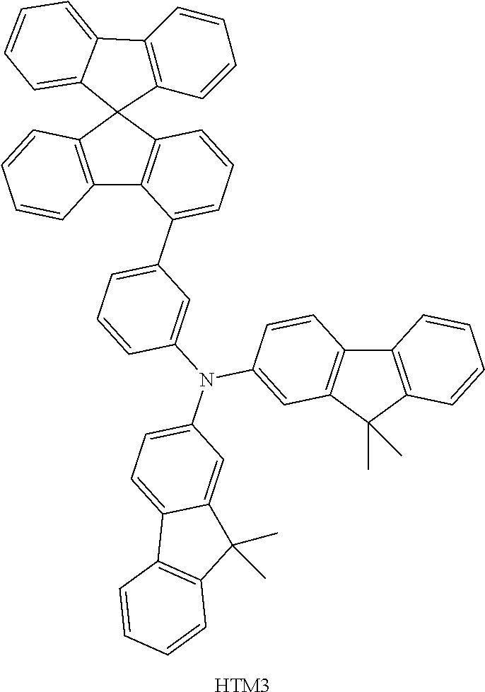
C12=C(C=CC=C1)C1(C3=C2C(C2=CC=CC(N(C4=CC=C5C(=C4)C(C)(C)C4=C5C=CC=C4)C4=CC5=C(C6=C(C5(C)C)C=CC=C6)C=C4)=C2)=CC=C3)C2=C(C=CC=C2)C2=CC=CC=C21.[HTM3]
